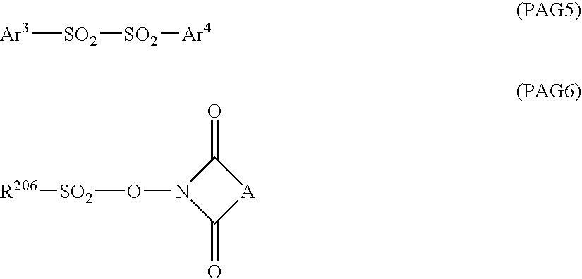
[Ar3][SO2][SO2][Ar4].C1(=O)[A]C(=O)N1O[SO2][R206]
